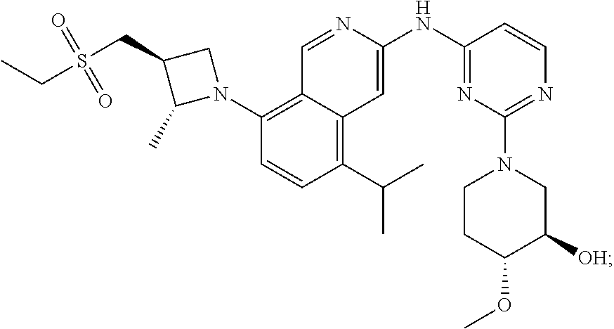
S(=O)(=O)(CC1C(C)N(C2=C3C=NC(NC4=NC(N5CCC(OC)C([OH])C5)=NC=C4)=CC3=C(C(C)C)C=C2)C1)CC
